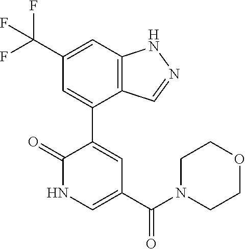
C12=C(C=C(C(F)(F)F)C=C1C1=CC(C(N3CCOCC3)=O)=CNC1=O)NN=C2
